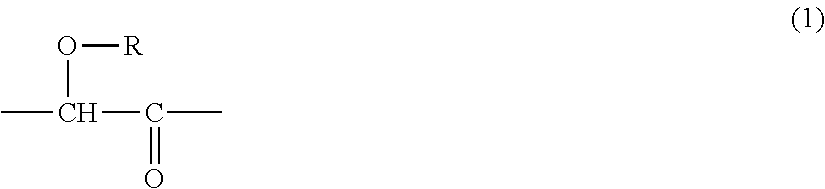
CC(C(C)=O)O[R]
